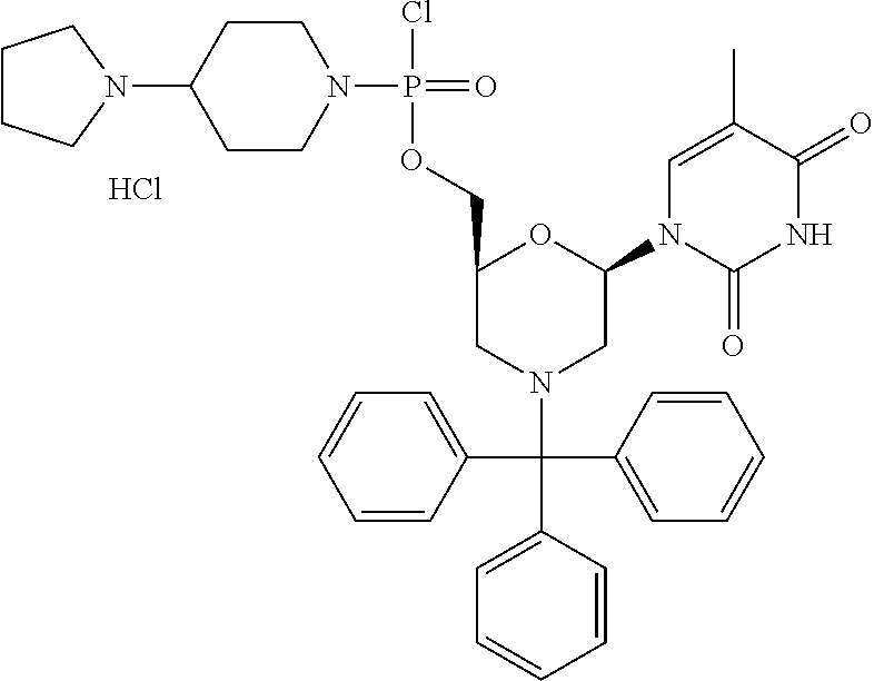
C1(C(C2=CC=CC=C2)(N2CC(N3C(=O)NC(=O)C(C)=C3)OC(COP(Cl)(=O)N3CCC(N4CCCC4)CC3)C2)C2=CC=CC=C2)=CC=CC=C1.Cl
